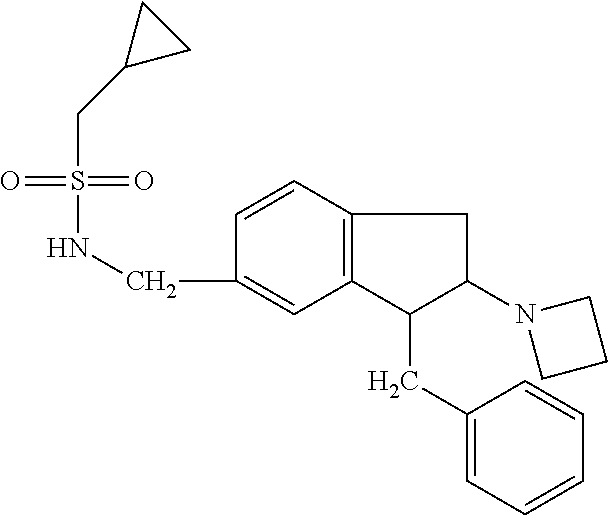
C1(CNS(=O)(=O)CC2CC2)=CC2=C(C=C1)CC(N1CCC1)C2CC1=CC=CC=C1
